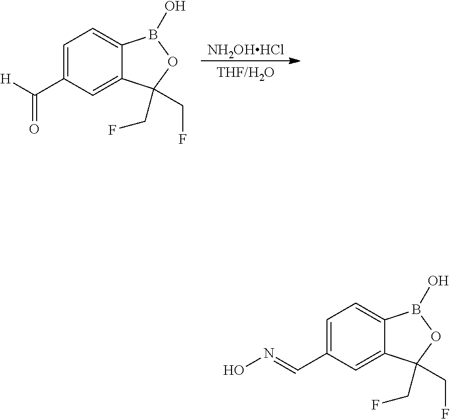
C1=C(C([H])=O)C=C2C(=C1)B(O)OC2(CF)CF.[NH2OHHCl].C1=C(C=NO)C=C2C(=C1)B(O)OC2(CF)CF
